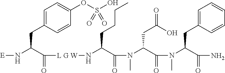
C1=C(CC(N[E])C([L G W]NC(C(N(C)C(C(N(C)C(C(N)=O)CC2=CC=CC=C2)=O)CC(=O)O)=O)CCCC)=O)C=CC(OS(O)(=O)=O)=C1
